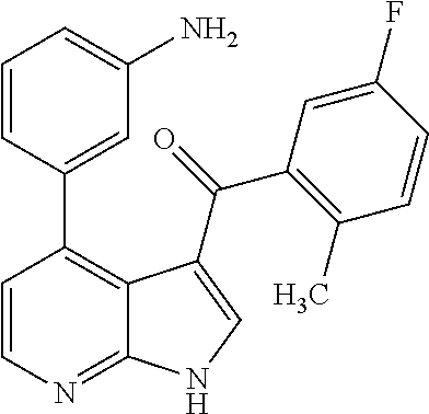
C1=CN=C2C(=C1C1=CC(N)=CC=C1)C(C(=O)C1=C(C)C=CC(F)=C1)=CN2
